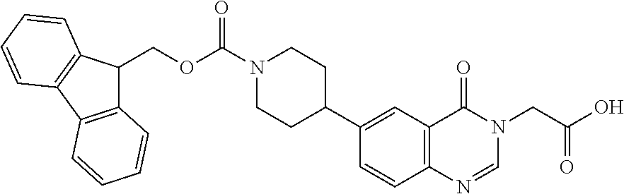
C1=CC2=C(C=C1C1CCN(C(OCC3C4=C(C5=C3C=CC=C5)C=CC=C4)=O)CC1)C(=O)N(CC(O)=O)C=N2
